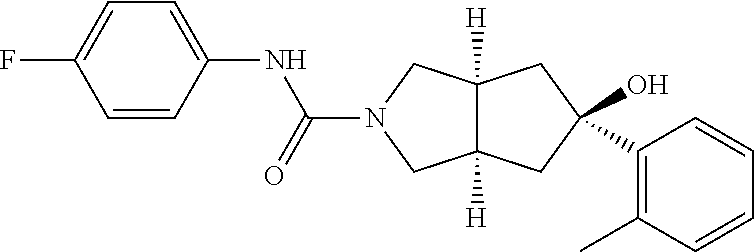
C12([H])C([H])(CC(O)(C3=C(C)C=CC=C3)C1)CN(C(NC1=CC=C(F)C=C1)=O)C2
